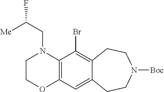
C12=C(C(Br)=C3C(=C1)CCN([Boc])CC3)N(CC(F)[Me])CCO2
